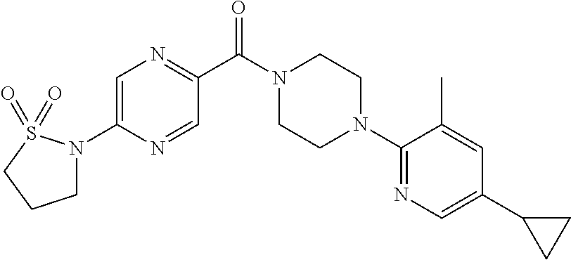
C1=C(N2CCCS2(=O)=O)N=CC(C(N2CCN(C3=NC=C(C4CC4)C=C3C)CC2)=O)=N1
